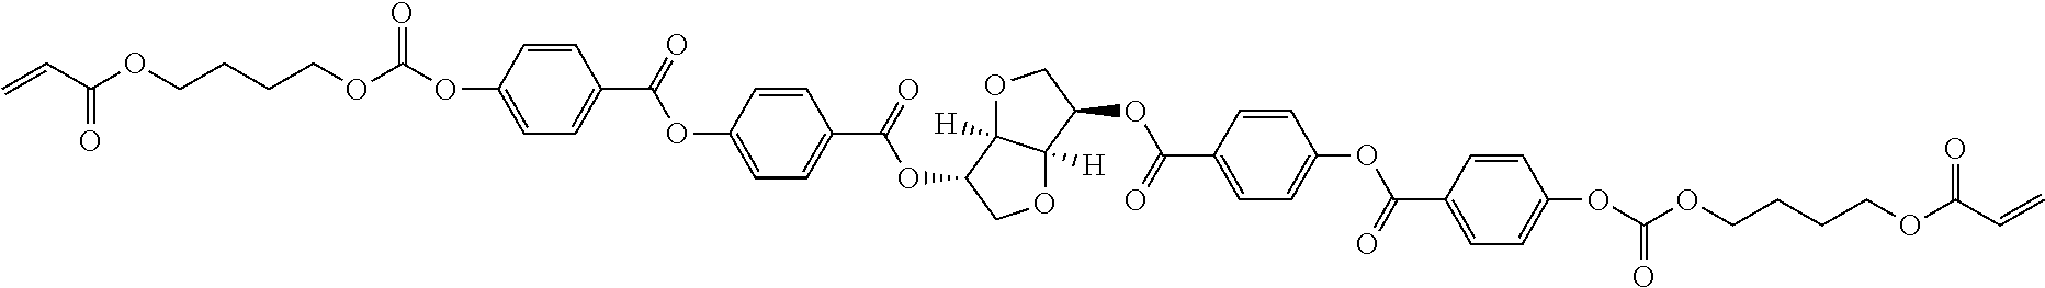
C=CC(OCCCCOC(OC1=CC=C(C(=O)OC2=CC=C(C(=O)OC3COC4([H])C3([H])OCC4OC(C3=CC=C(OC(C4=CC=C(OC(OCCCCOC(C=C)=O)=O)C=C4)=O)C=C3)=O)C=C2)C=C1)=O)=O
